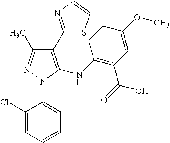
C1(C2=NC=CS2)=C(NC2=C(C(=O)O)C=C(OC)C=C2)N(C2=CC=CC=C2Cl)N=C1C
